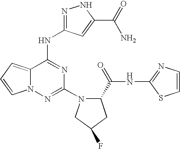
N1=C(NC2=NC(N3C(C(=O)NC4=NC=CS4)CC(F)C3)=NN3C2=CC=C3)C=C(C(=O)N)N1
